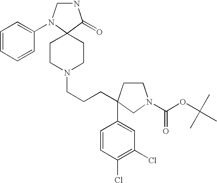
N1CN(C2=CC=CC=C2)C2(C1=O)CCN(CCCC1(C3=CC(Cl)=C(Cl)C=C3)CCN(C(OC(C)(C)C)=O)C1)CC2
